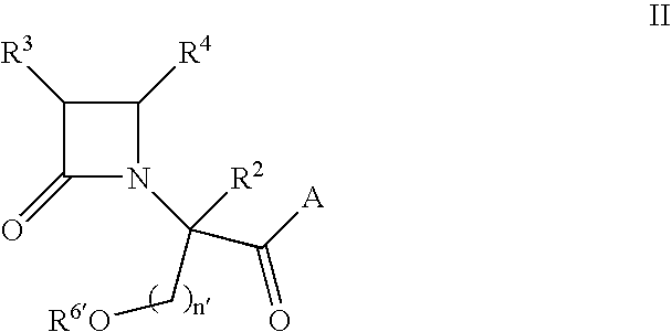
C1([R3])C(=O)N(C([R2])(C([A])=O)C[R6O])C1[R4]
